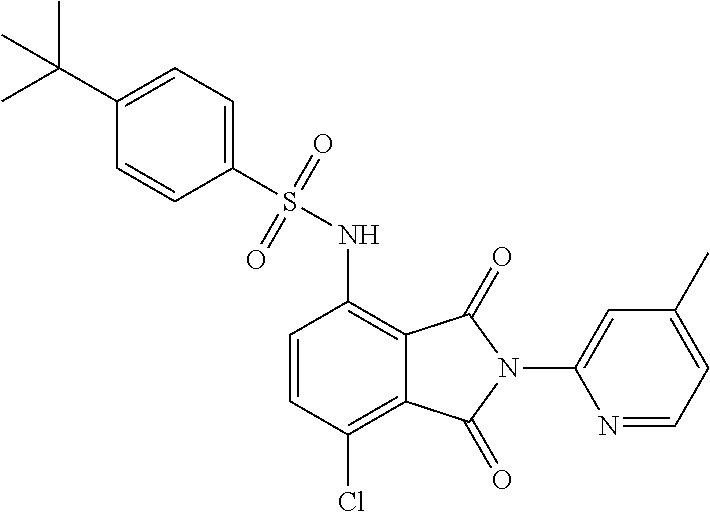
C1=CC(Cl)=C2C(=C1NS(C1=CC=C(C(C)(C)C)C=C1)(=O)=O)C(=O)N(C1=CC(C)=CC=N1)C2=O
